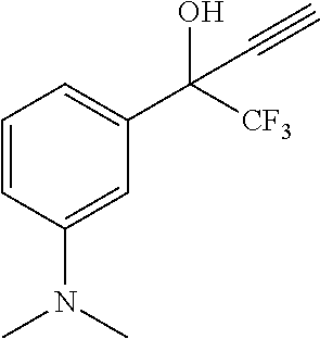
C(O)(C#C)(C1=CC=CC(N(C)C)=C1)[CF3]
